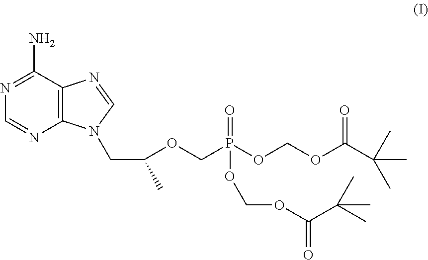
C12=C(C(N)=NC=N1)N=CN2CC(C)OCP(OCOC(C(C)(C)C)=O)(=O)OCOC(C(C)(C)C)=O
